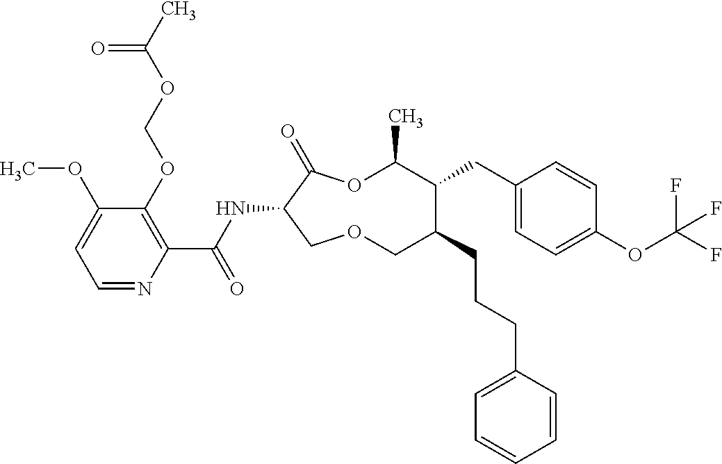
C1(OCOC(C)=O)=C(C(NC2C(=O)OC(C)C(CC3=CC=C(OC(F)(F)F)C=C3)C(CCCC3=CC=CC=C3)COC2)=O)N=CC=C1OC
